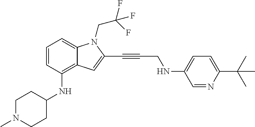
C1=CC(NC2CCN(C)CC2)=C2C(=C1)N(CC(F)(F)F)C(C#CCNC1=CC=C(C(C)(C)C)N=C1)=C2
